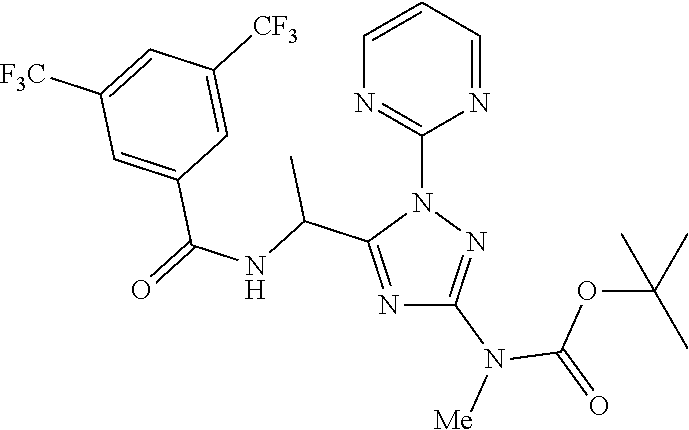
N1=C(C(NC(=O)C2=CC([F3C])=CC([CF3])=C2)C)N(C2=NC=CC=N2)N=C1N([Me])C(=O)OC(C)(C)C
